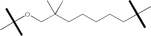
C(OCC(CCCCCC(C)(C)C)(C)C)(C)(C)C
